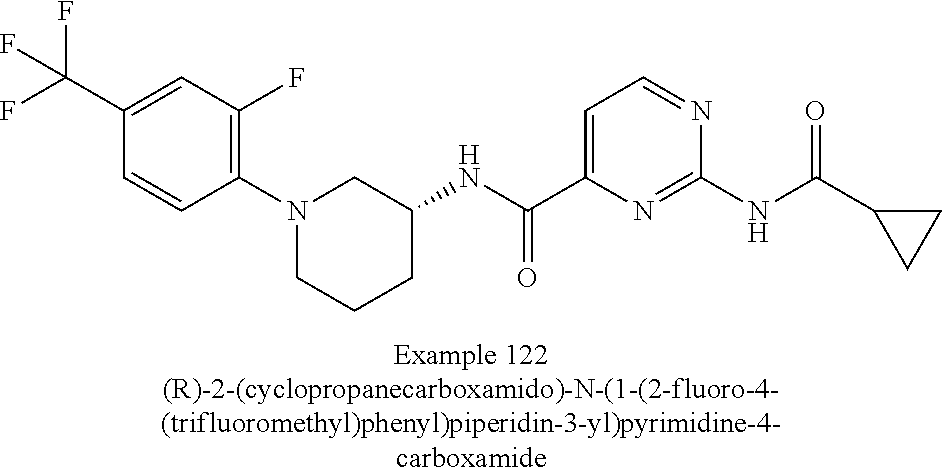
C1(C(F)(F)F)=CC(F)=C(N2CCCC(NC(C3=CC=NC(NC(C4CC4)=O)=N3)=O)C2)C=C1
